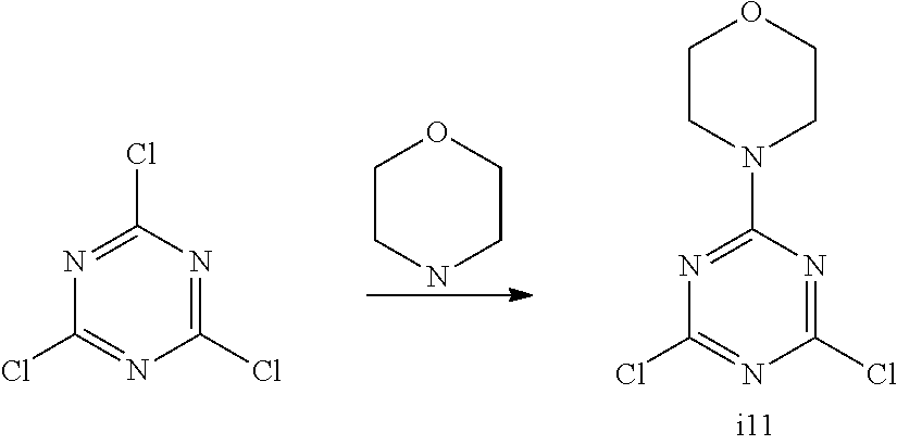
C1CNCCO1.N1=C(N2CCOCC2)N=C(Cl)N=C1Cl.N1=C(Cl)N=C(Cl)N=C1Cl
